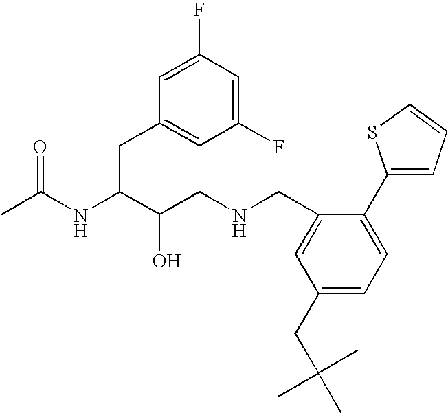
CC(NC(C(CNCC1=CC(CC(C)(C)C)=CC=C1C1=CC=CS1)O)CC1=CC(F)=CC(F)=C1)=O
